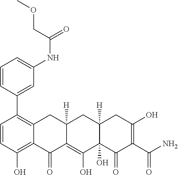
C1=CC(O)=C2C(=C1C1=CC(NC(=O)COC)=CC=C1)CC1([H])C(=C(O)C3(O)C([H])(C1)CC(O)=C(C(N)=O)C3=O)C2=O
